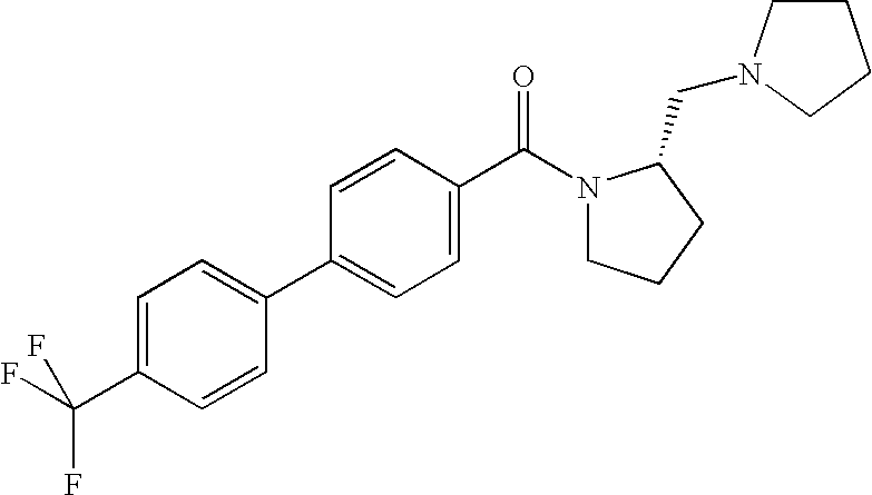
C1=CC(C(=O)N2CCCC2CN2CCCC2)=CC=C1C1=CC=C(C(F)(F)F)C=C1
